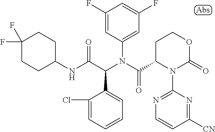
C1(NC(C(N(C(=O)C2N(C3=NC=CC([CN])=N3)C(=O)OCC2)C2=CC(F)=CC(F)=C2)C2=CC=CC=C2Cl)=O)CCC(F)(F)CC1
